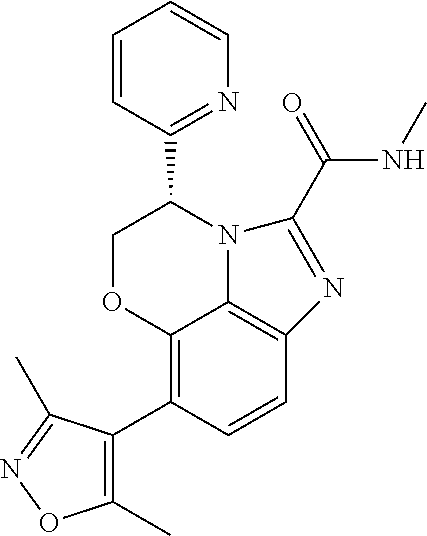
C12=C(C3=C(C)ON=C3C)C=CC3=C1N(C(C1=NC=CC=C1)CO2)C(C(=O)NC)=N3
